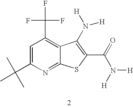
C1=C(C(C)(C)C)N=C2C(=C1C(F)(F)F)C(N([H])[H])=C(C(N([H])[H])=O)S2
